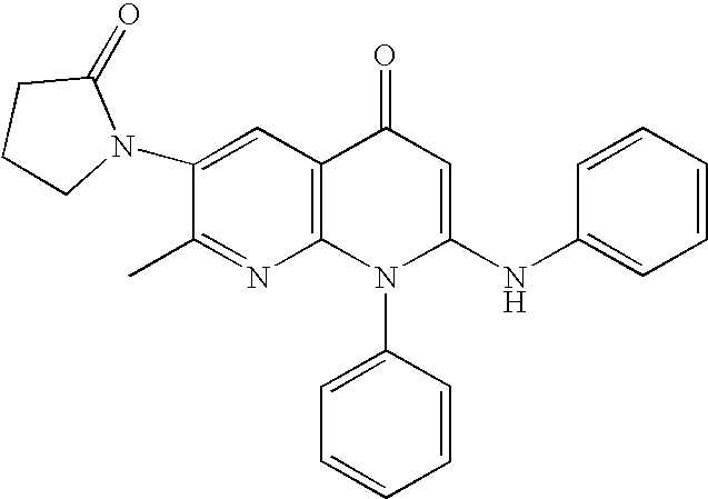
C1(C)=NC2=C(C=C1N1C(=O)CCC1)C(=O)C=C(NC1=CC=CC=C1)N2C1=CC=CC=C1
